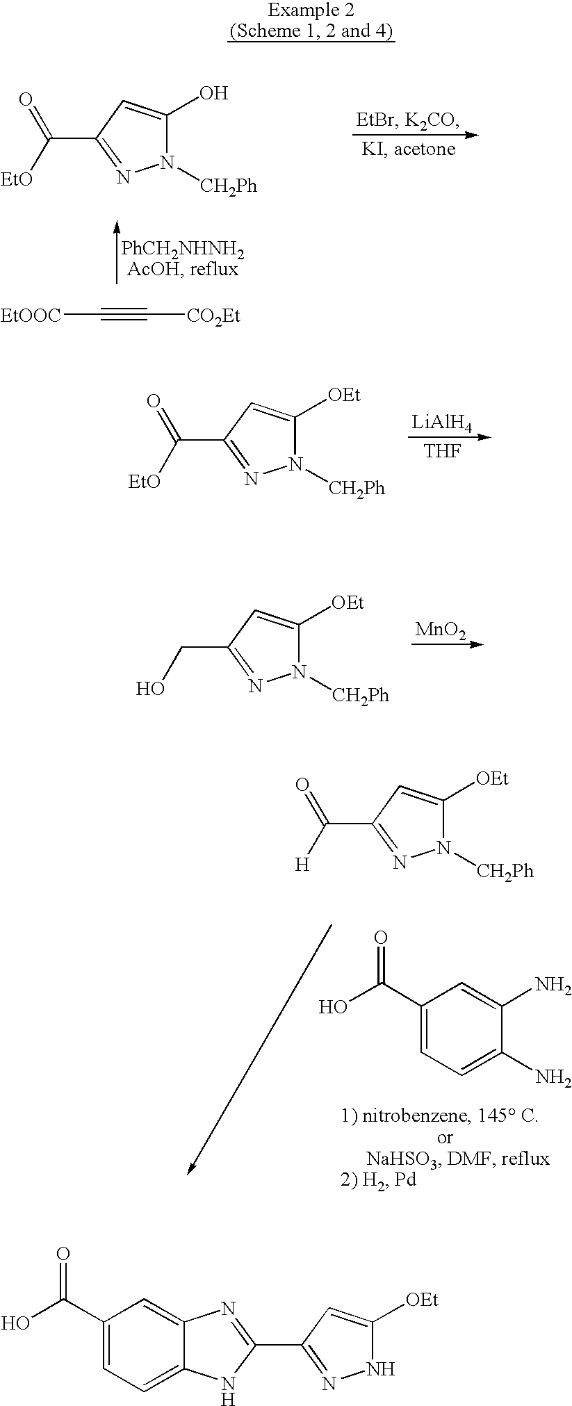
N1([CH2Ph])C([OEt])=CC(C([EtO])=O)=N1.[LiAlH4].[THF].N1([CH2Ph])C([OEt])=CC(CO)=N1.[MnO2].N1([CH2Ph])C([OEt])=CC(C([H])=O)=N1.C1(C(=O)O)=CC=C(N)C(N)=C1.N1([CH2Ph])C(O)=CC(C([EtO])=O)=N1.[EtOOC]C#C[CO2Et].C1(C(=O)O)=CC=C2C(=C1)N=C(C1=NNC([OEt])=C1)N2
